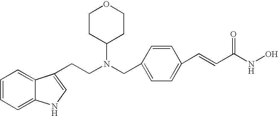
C1=CC=C2C(=C1)C(CCN(CC1=CC=C(C=CC(NO)=O)C=C1)C1CCOCC1)=CN2
